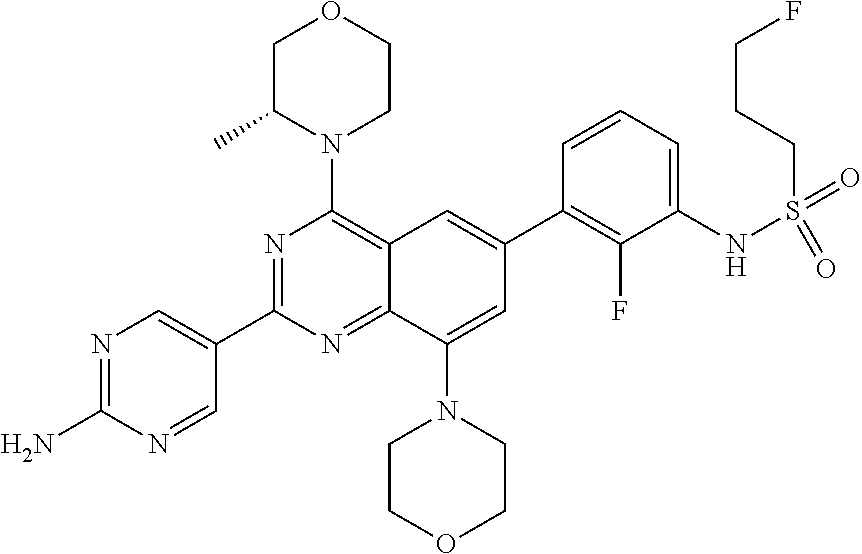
N1=C(N)N=CC(C2=NC(N3CCOCC3C)=C3C(=N2)C(N2CCOCC2)=CC(C2=C(F)C(NS(=O)(=O)CCCF)=CC=C2)=C3)=C1
